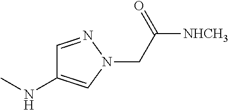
C1=NN(CC([NHCH3])=O)C=C1NC
